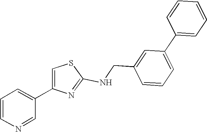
C(C1=CC(C2=CC=CC=C2)=CC=C1)NC1=NC(C2=CC=CN=C2)=CS1
